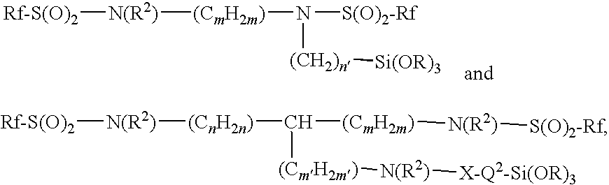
[Rf-S(O)2][N(R2)][(CmH2m)]N([S(O)2-Rf])[(CH2)n][Si(OR)3].[Rf-S(O)2][N(R2)][(CnH2n)]C([(CmH2m)][N(R2)][S(O)2-Rf])[(CmH2m)][N(R2)][X-Q2-Si(OR)3]
